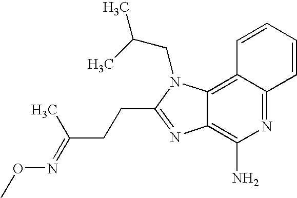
C12=C(N)N=C3C(=C1N(CC(C)C)C(CCC(=NOC)C)=N2)C=CC=C3
